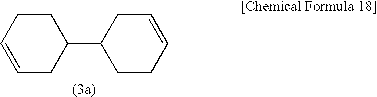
C1(C2CCC=CC2)CCC=CC1
